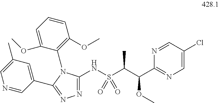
C1=C(OC)C(N2C(NS(C(C(C3=NC=C(Cl)C=N3)OC)C)(=O)=O)=NN=C2C2=CC(C)=CN=C2)=C(OC)C=C1
